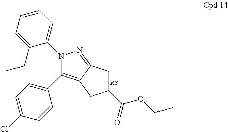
N1(C2=CC=CC=C2CC)C(C2=CC=C(Cl)C=C2)=C2C(=N1)CC(C(OCC)=O)C2
